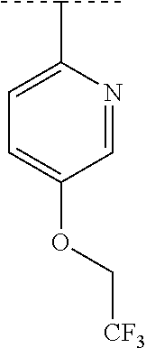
C1=NC(C(C)C)=CC=C1OC[CF3]
